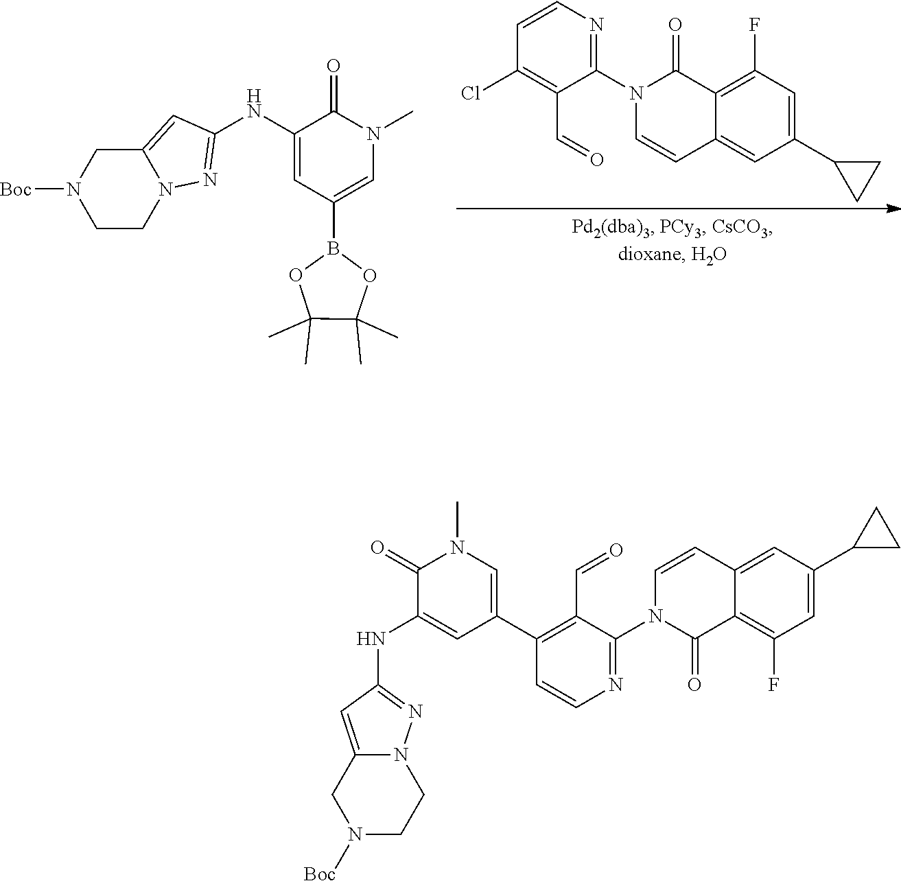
C1(C2CC2)=CC(F)=C2C(=C1)C=CN(C1=NC=CC(Cl)=C1C=O)C2=O.C12=CC(NC3=CC(B4OC(C)(C)C(C)(C)O4)=CN(C)C3=O)=NN1CCN([Boc])C2.C12=CC(C3CC3)=CC(F)=C1C(=O)N(C1=NC=CC(C3=CN(C)C(=O)C(NC4=NN5C(=C4)CN([Boc])CC5)=C3)=C1C=O)C=C2
